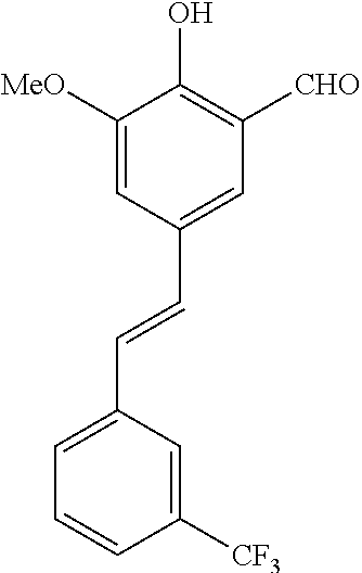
C1=C([MeO])C(O)=C([CHO])C=C1C=CC1=CC=CC([CF3])=C1
